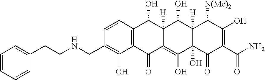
C1=CC=CC(CCNCC2=C(O)C3=C(C=C2)C(O)C2([H])C(=C(O)C4(O)C([H])(C2O)C([N(Me)2])C(O)=C(C(N)=O)C4=O)C3=O)=C1
